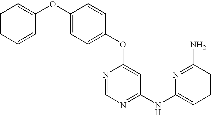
C1=C(OC2=CC=CC=C2)C=CC(OC2=CC(NC3=CC=CC(N)=N3)=NC=N2)=C1
